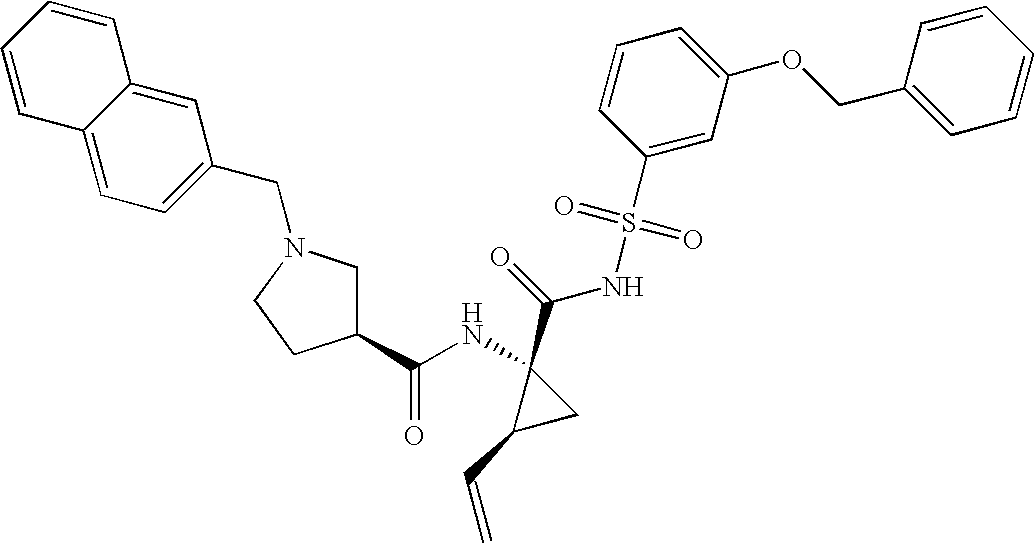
C1=CC=CC2=CC=C(CN3CC(C(=O)NC4(C(NS(C5=CC(OCC6=CC=CC=C6)=CC=C5)(=O)=O)=O)C(C=C)C4)CC3)C=C12
